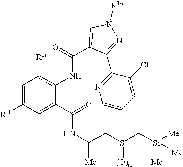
C1=C(C(NC(CS(C[Si]([Me])([Me])[Me])=[(O)m])[Me])=O)C(NC(=O)C2=CN([R16])N=C2C2=NC=CC=C2Cl)=C([R1a])C=C1[R1b]
